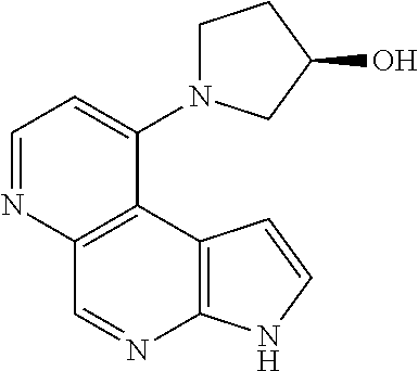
C1=NC2=C(C(N3CCC(O)C3)=C1)C1=C(N=C2)NC=C1
